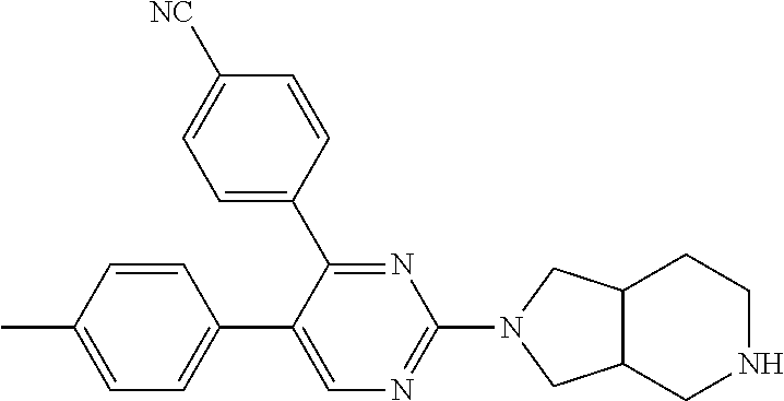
N1=C(C2=CC=C([NC])C=C2)C(C2=CC=C(C)C=C2)=CN=C1N1CC2C(C1)CCNC2
